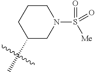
C1N(S(=O)(=O)[Me])CCCC1C
